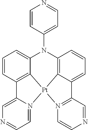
C12=C3C(=CC=C1)C1=N([Pt]34C3=C(C=CC=C3N2C2=CC=NC=C2)C2=CN=CC=N24)C=CN=C1
